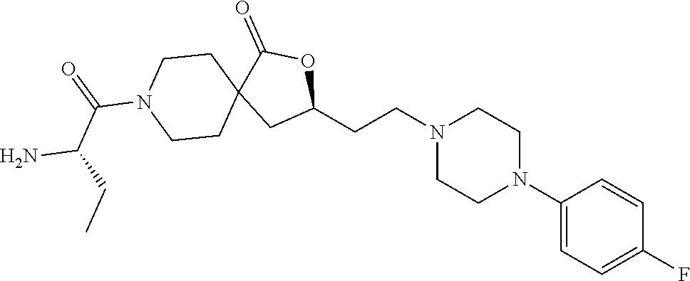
C1(N2CCN(CCC3OC(=O)C4(C3)CCN(C(=O)C(N)CC)CC4)CC2)=CC=C(F)C=C1
